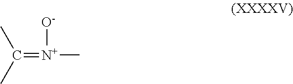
C[N+]([O-])=C(C)C
